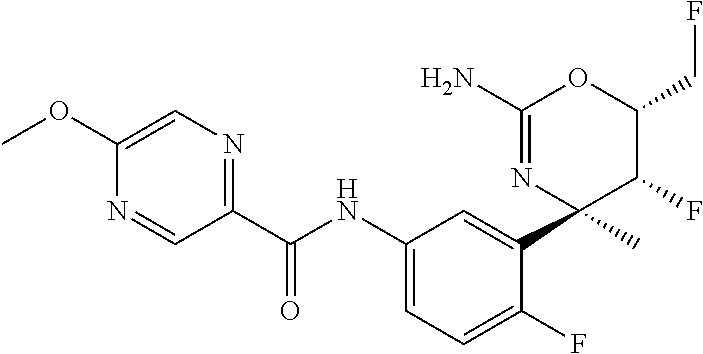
C1(C(NC2=CC=C(F)C(C3(C)N=C(N)OC(CF)C3F)=C2)=O)=NC=C(OC)N=C1
